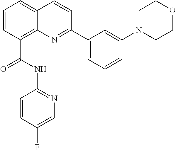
C1=CC(C(=O)NC2=NC=C(F)C=C2)=C2C(=C1)C=CC(C1=CC=CC(N3CCOCC3)=C1)=N2
